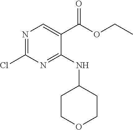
C1(Cl)=NC=C(C(OCC)=O)C(NC2CCOCC2)=N1
